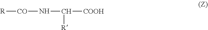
[R][CO]NC([COOH])[R]
